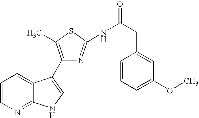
C1=CN=C2C(=C1)C(C1=C(C)SC(NC(CC3=CC(OC)=CC=C3)=O)=N1)=CN2
